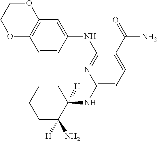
C1(NC2([H])CCCCC2(N)[H])=CC=C(C(=O)N)C(NC2=CC3=C(OCCO3)C=C2)=N1
